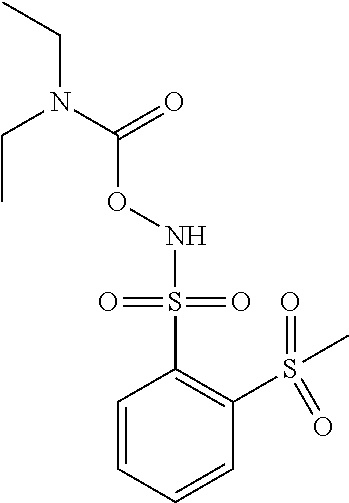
C1=CC=CC(S(=O)(=O)C)=C1S(=O)(=O)NOC(=O)N(CC)CC
